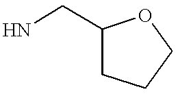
NCC1CCCO1
